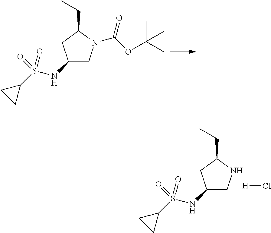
C1(NS(C2CC2)(=O)=O)CN(C(OC(C)(C)C)=O)C(CC)C1.C1(NS(C2CC2)(=O)=O)CNC(CC)C1.[H]Cl
